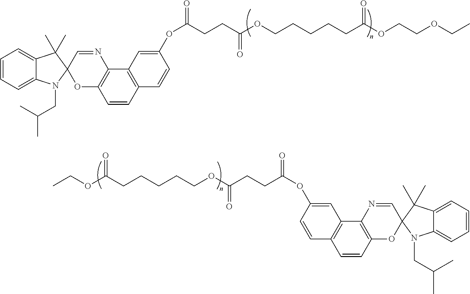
O(C(CCC(OCCCCCC(OCCOCC)=O)=O)=O)C1=CC2=C(C=C1)C=CC1=C2N=CC2(O1)N(CC(C)C)C1=CC=CC=C1C2(C)C.CCOC(CCCCCOC(CCC(OC1=CC2=C(C=C1)C=CC1=C2N=CC2(O1)C(C)(C)C1=CC=CC=C1N2CC(C)C)=O)=O)=O
